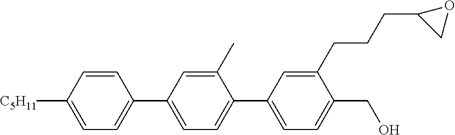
C1=CC([C5H11])=CC=C1C1=CC=C(C2=CC=C(CO)C(CCCC3CO3)=C2)C(C)=C1
